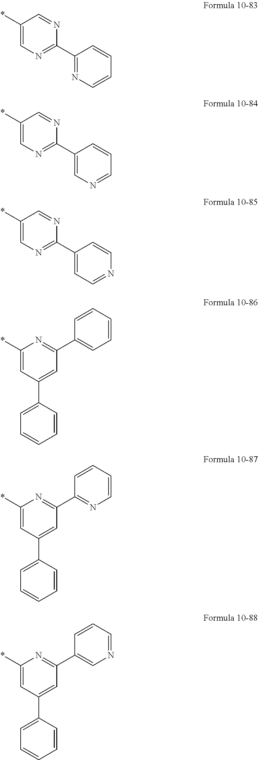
C1(*)=CN=C(C2=NC=CC=C2)N=C1.C1(*)=CN=C(C2=CN=CC=C2)N=C1.C1(*)=CN=C(C2=CC=NC=C2)N=C1.C1(*)=CC(C2=CC=CC=C2)=CC(C2=CC=CC=C2)=N1.C1(*)=CC(C2=CC=CC=C2)=CC(C2=NC=CC=C2)=N1.C1(*)=CC(C2=CC=CC=C2)=CC(C2=CN=CC=C2)=N1
